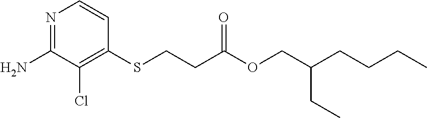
N1=C(N)C(Cl)=C(SCCC(OCC(CCCC)CC)=O)C=C1
